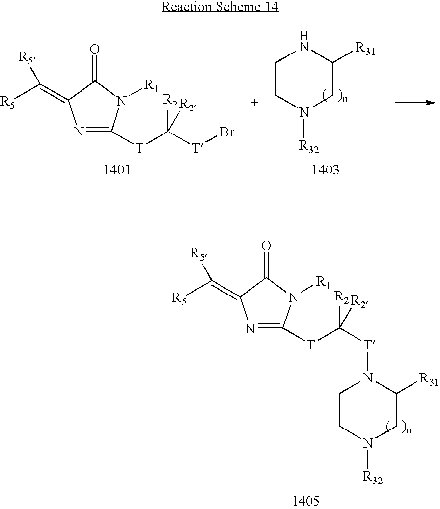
N1=C([T]C([T]Br)([R2])[R2])N([R1])C(=O)C1=C([R5])[R5].C1CN([R32])CC([R31])N1.N1=C([T]C([T]N2CCN([R32])CC2[R31])([R2])[R2])N([R1])C(=O)C1=C([R5])[R5]
